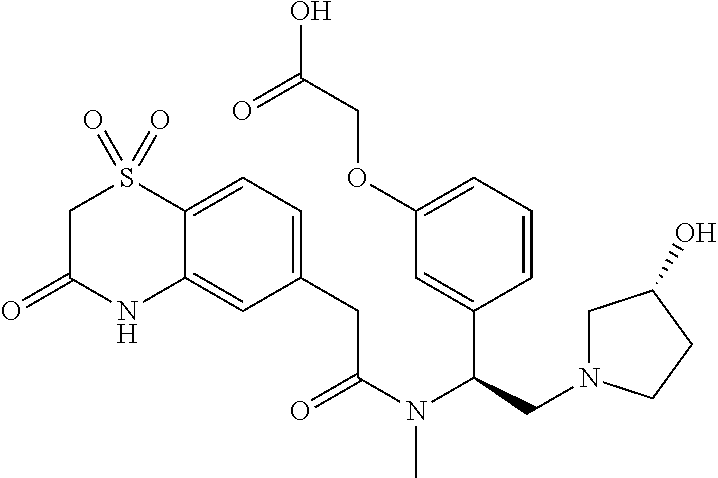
C1(CC(N(C(CN2CC(O)CC2)C2=CC(OCC(O)=O)=CC=C2)C)=O)=CC=C2C(=C1)NC(=O)CS2(=O)=O
